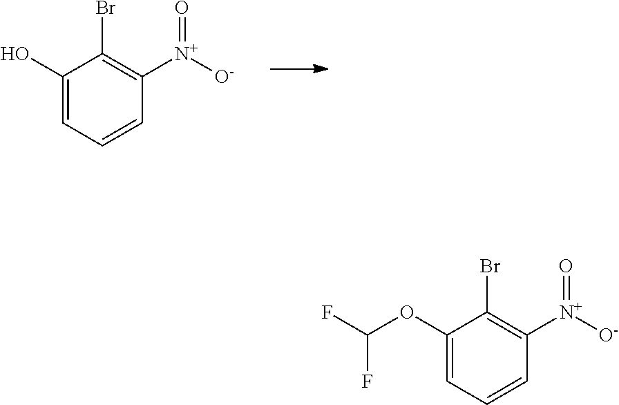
C1(O)=CC=CC([N+]([O-])=O)=C1Br.C1(OC(F)F)=CC=CC([N+]([O-])=O)=C1Br
